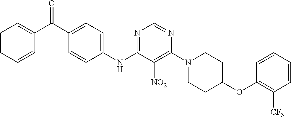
N1=C(NC2=CC=C(C(C3=CC=CC=C3)=O)C=C2)C([NO2])=C(N2CCC(OC3=C([CF3])C=CC=C3)CC2)N=C1
